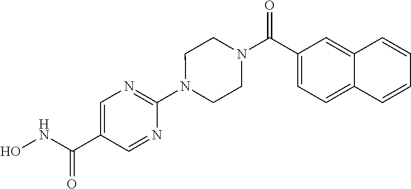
C1(C(NO)=O)=CN=C(N2CCN(C(=O)C3=CC=C4C(=C3)C=CC=C4)CC2)N=C1
